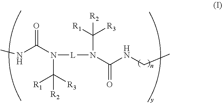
N(C(N([L]N(C(NCC)=O)C([R1])([R3])[R2])C([R3])([R1])[R2])=O)C
